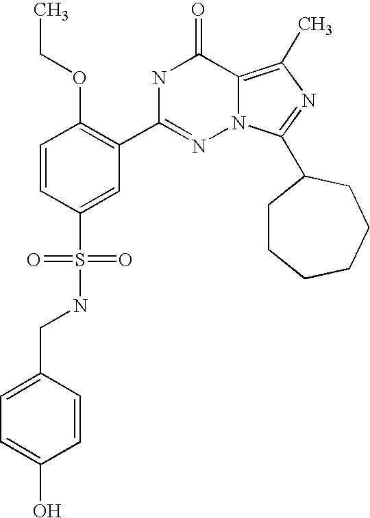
C1=CC(S(=O)(=O)NCC2=CC=C(O)C=C2)=CC(C2=NN3C(=C(C)N=C3C3CCCCCC3)C(=O)N2)=C1OCC
